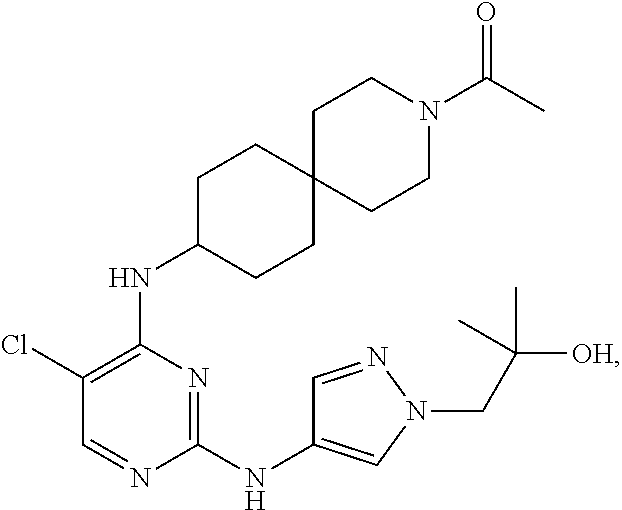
N1=C(NC2=CN(CC(C)([OH])C)N=C2)N=CC(Cl)=C1NC1CCC2(CC1)CCN(C(=O)C)CC2
